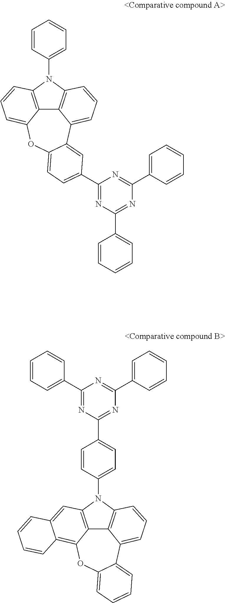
C12=C3N(C4=CC=CC=C4)C4=C1C(=CC=C4)C1=CC(C4=NC(C5=CC=CC=C5)=NC(C5=CC=CC=C5)=N4)=CC=C1OC2=CC=C3.C12=C3N(C4=CC=C(C5=NC(C6=CC=CC=C6)=NC(C6=CC=CC=C6)=N5)C=C4)C4=C1C(=CC=C4)C1=CC=CC=C1OC2=C1C(=C3)C=CC=C1
